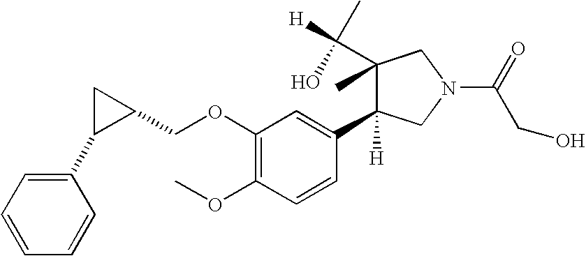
C1(C([H])(C)O)(C)C(C2=CC(OCC3CC3C3=CC=CC=C3)=C(OC)C=C2)([H])CN(C(=O)CO)C1
